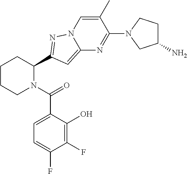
C1CCN(C(=O)C2=CC=C(F)C(F)=C2O)C(C2=NN3C=C(C)C(N4CC(N)CC4)=NC3=C2)C1
